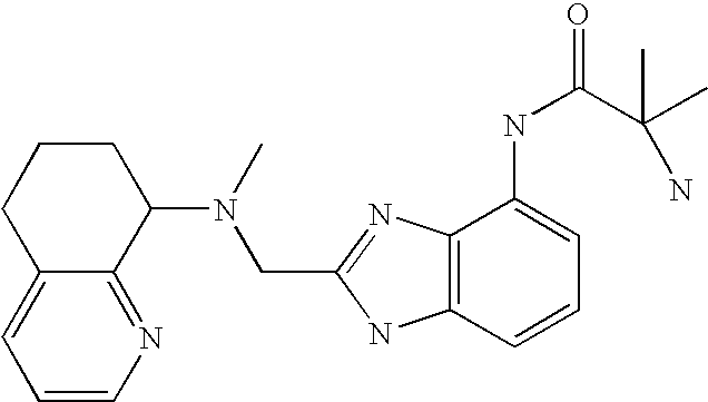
C12=CC=CN=C1C(N(C)CC1=NC3=C(N1)C=CC=C3NC(C(C)(C)N)=O)CCC2
